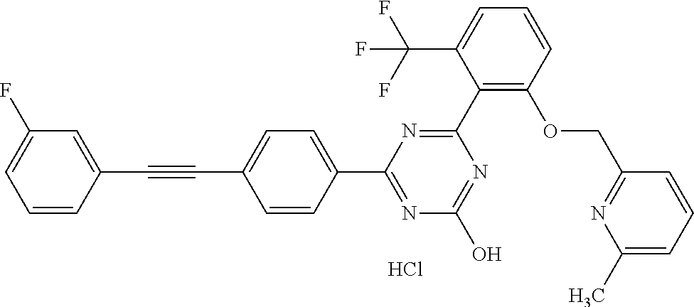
N1=C(O)N=C(C2=CC=C(C#CC3=CC(F)=CC=C3)C=C2)N=C1C1=C(OCC2=NC(C)=CC=C2)C=CC=C1C(F)(F)F.Cl
